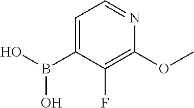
C1=C(B(O)O)C(F)=C(OC)N=C1
